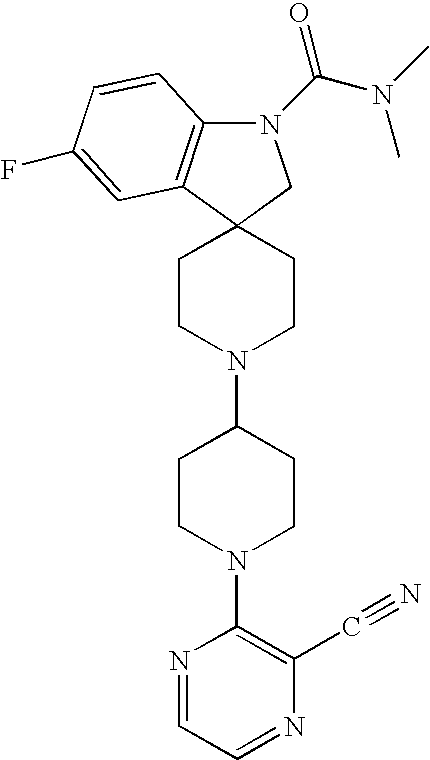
N1(C(N(C)C)=O)C2=C(C3(C1)CCN(C1CCN(C4=C(C#N)N=CC=N4)CC1)CC3)C=C(F)C=C2
